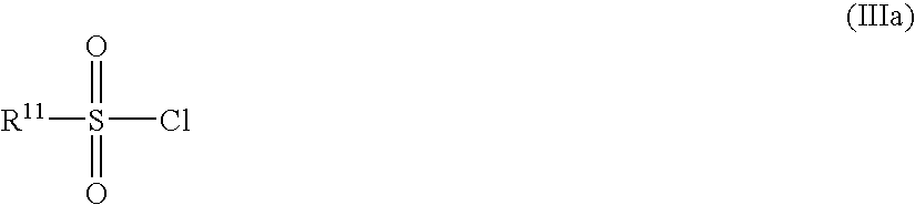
O=S(=O)([R11])Cl
